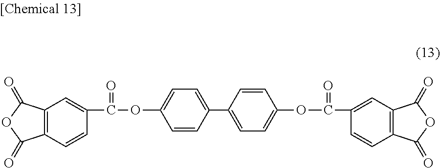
C12=C(C=CC(C(=O)OC3=CC=C(C4=CC=C(OC(=O)C5=CC6=C(C=C5)C(=O)OC6=O)C=C4)C=C3)=C1)C(=O)OC2=O
